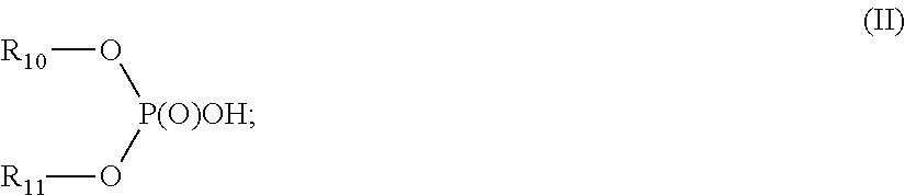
[P(O)OH](O[R10])O[R11]
